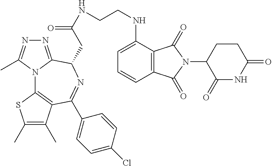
C(CNC1=CC=CC2=C1C(=O)N(C1C(=O)NC(=O)CC1)C2=O)NC(CC1N=C(C2=CC=C(Cl)C=C2)C2=C(N3C1=NN=C3C)SC(C)=C2C)=O
